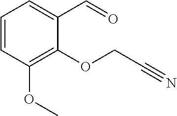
C1=CC(OC)=C(OCC#N)C(C=O)=C1
